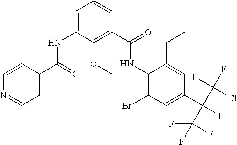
C1=CC(C(NC2=CC=CC(C(NC3=C(Br)C=C(C(F)(C(F)(Cl)F)C(F)(F)F)C=C3CC)=O)=C2OC)=O)=CC=N1
